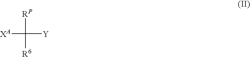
[XA]C([RP])([Y])[R6]
